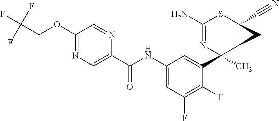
C(C1=CN=C(OCC(F)(F)F)C=N1)(=O)NC1=CC(F)=C(F)C(C2(C)N=C(N)SC3(C#N)C2C3)=C1
